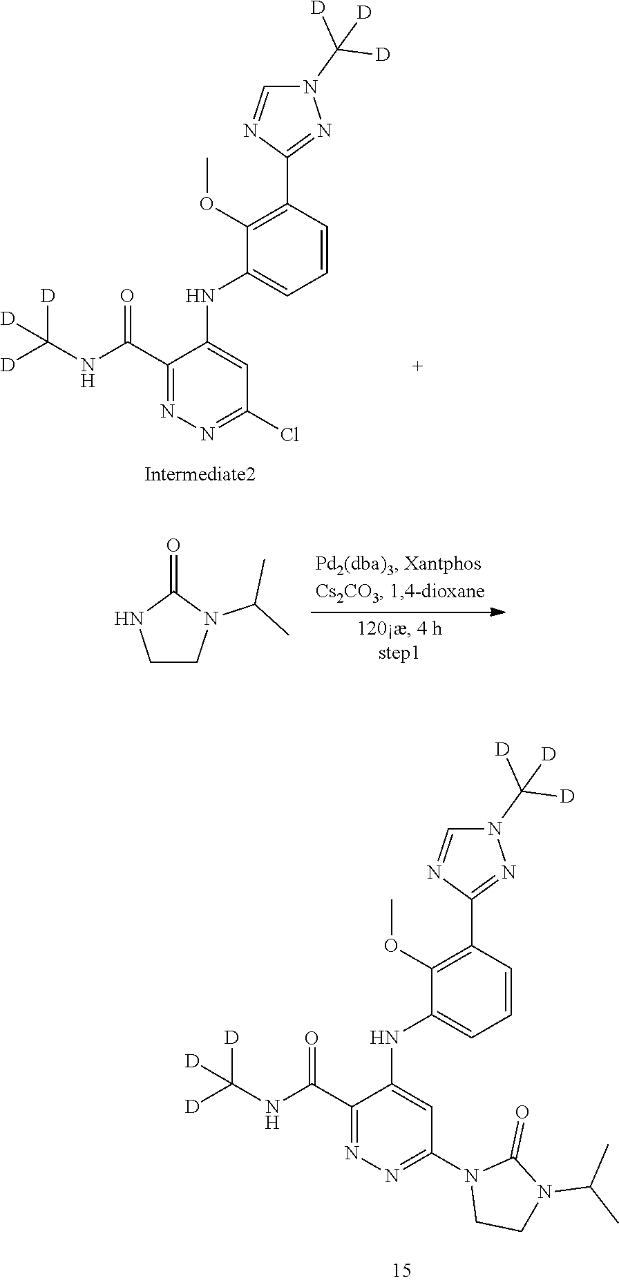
C1(C(NC([D])([D])[D])=O)=NN=C(Cl)C=C1NC1=CC=CC(C2=NN(C([D])([D])[D])C=N2)=C1OC.C1CN(C(C)C)C(=O)N1.C1(C(NC([D])([D])[D])=O)=NN=C(N2CCN(C(C)C)C2=O)C=C1NC1=CC=CC(C2=NN(C([D])([D])[D])C=N2)=C1OC
